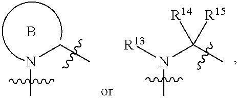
N(C)CC.B.N(C)([R13])C(C)([R15])[R14]
